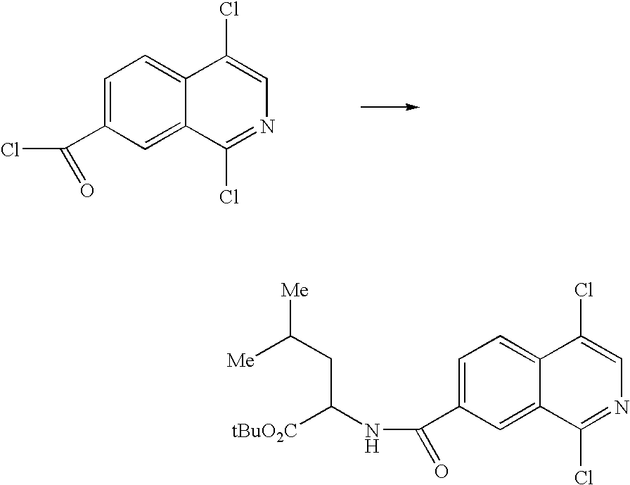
C(C1=CC=C2C(=C1)C(Cl)=NC=C2Cl)(=O)Cl.C(C1=CC=C2C(=C1)C(Cl)=NC=C2Cl)(NC([tBuO2C])CC([Me])[Me])=O
